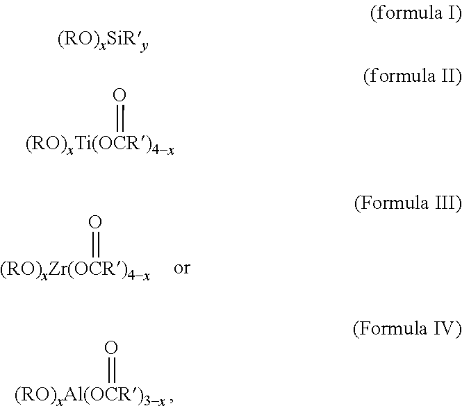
[(RO)xZr(OCR)4-x]=O.[(RO)xTi(OCR)4-x]=O.[(RO)xAl(OCR)3-x ]=O
